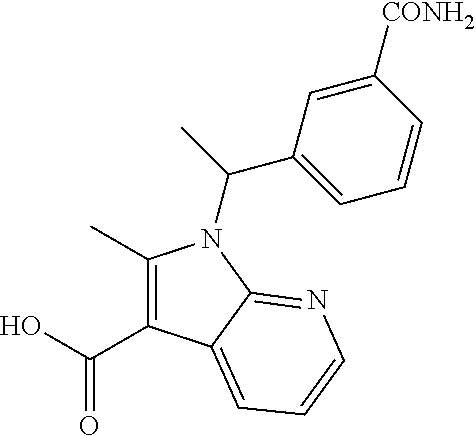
C(O)(=O)C1=C(C)N(C(C2=CC=CC([CONH2])=C2)C)C2=NC=CC=C12
